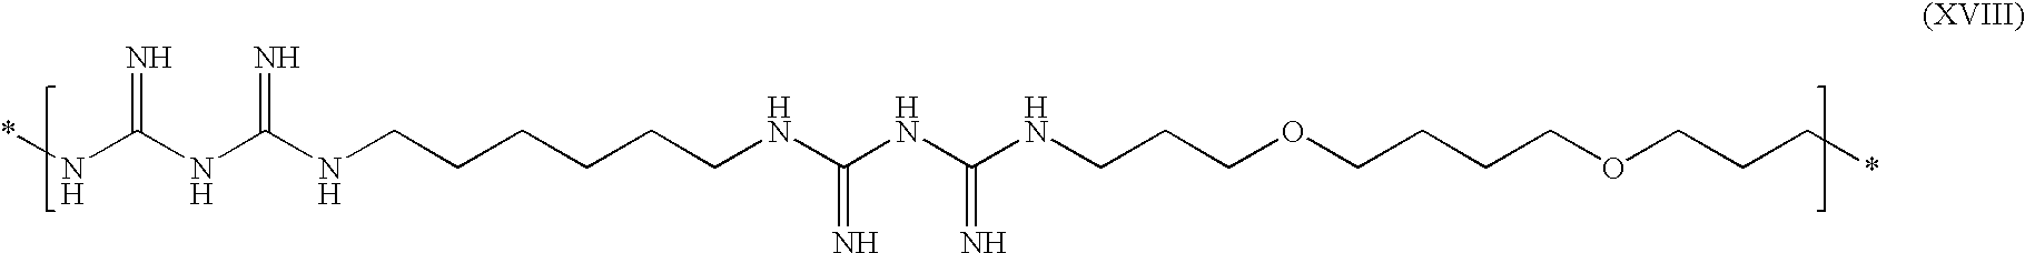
*NC(NC(NCCCCCCNC(=N)NC(=N)NCCCOCCCCOCCC*)=N)=N
